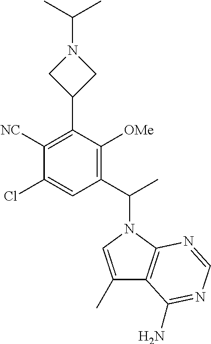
C1(C(C)N2C=C(C)C3=C2N=CN=C3N)=C([OMe])C(C2CN(C(C)C)C2)=C([NC])C(Cl)=C1
